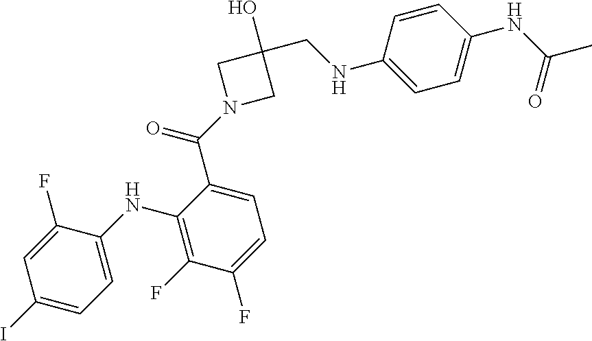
C1(I)=CC=C(NC2=C(F)C(F)=CC=C2C(N2CC(CNC3=CC=C(NC(C)=O)C=C3)(O)C2)=O)C(F)=C1
